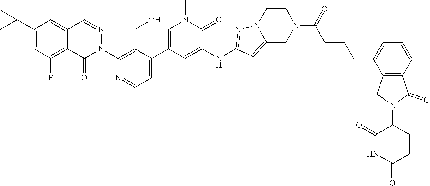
C1(=O)CCC(N2CC3=C(C=CC=C3CCCC(N3CCN4N=C(NC5=CC(C6=CC=NC(N7N=CC8=CC(C(C)(C)C)=CC(F)=C8C7=O)=C6CO)=CN(C)C5=O)C=C4C3)=O)C2=O)C(=O)N1
